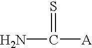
NC(=S)[A]
